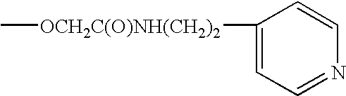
C1=C([OCH2C(O)NH(CH2)2]C)C=CN=C1
